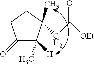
C1(C)([H])C(=O)CCC1(CC([OEt])=O)C
